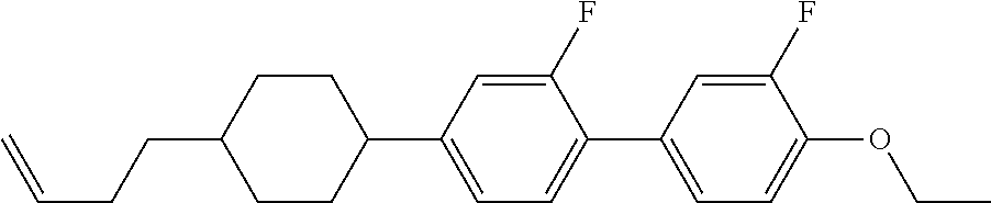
C1CC(CCC=C)CCC1C1=CC=C(C2=CC=C(OCC)C(F)=C2)C(F)=C1
